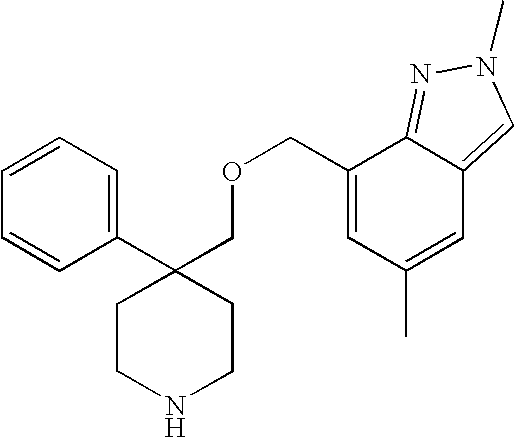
C1(C2(COCC3=CC(C)=CC4=CN(C)N=C34)CCNCC2)=CC=CC=C1
